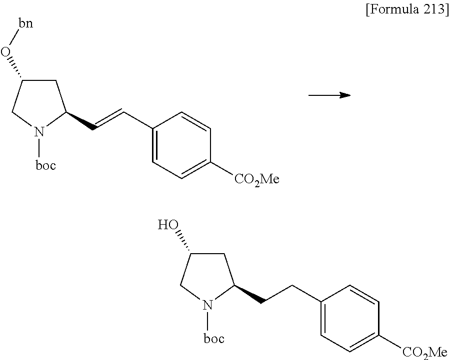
C1C(O[bn])CN([boc])C1C=CC1=CC=C([CO2Me])C=C1.C1C(O)CN([boc])C1CCC1=CC=C([CO2Me])C=C1
